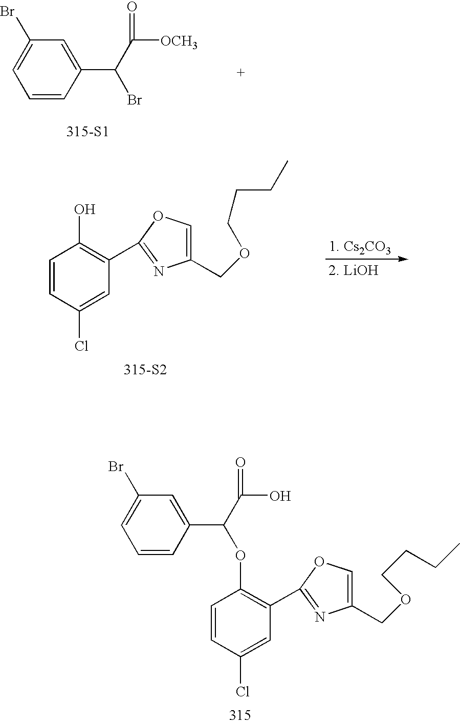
C1=CC(Cl)=CC(C2=NC(COCCCC)=CO2)=C1OC(C1=CC(Br)=CC=C1)C(O)=O.[315-S1].C1=C(Br)C=C(C(C([OCH3])=O)Br)C=C1.C1=CC(Cl)=CC(C2=NC(COCCCC)=CO2)=C1O.[315-S2]
